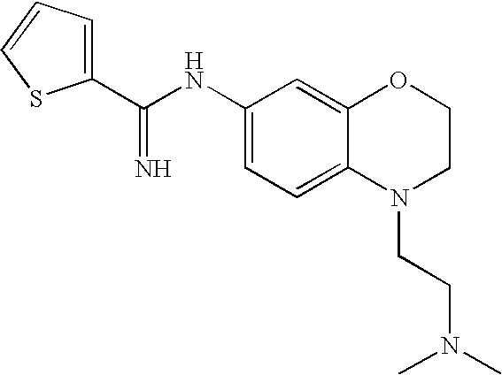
C1(C(NC2=CC=C3C(=C2)OCCN3CCN(C)C)=N)=CC=CS1
